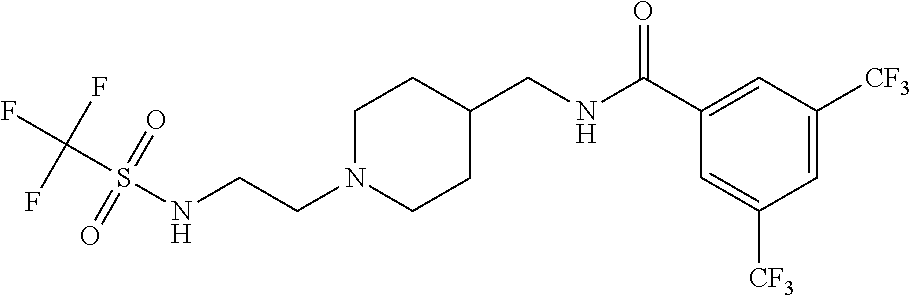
FC(S(NCCN1CCC(CNC(C2=CC([CF3])=CC([CF3])=C2)=O)CC1)(=O)=O)(F)F
